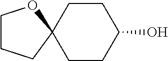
C1CCC2(O1)CCC(O)CC2
